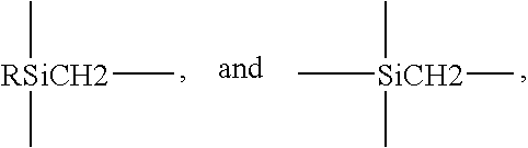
[RSiCH2](C)(C)C.[SiCH2](C)(C)(C)C
